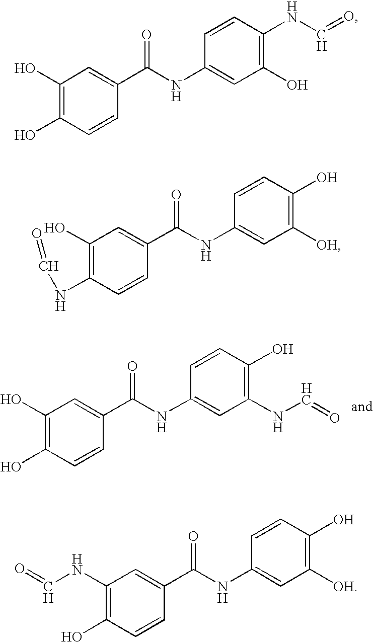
C1(O)=C(O)C=CC(C(NC2=CC(NC=O)=C(O)C=C2)=O)=C1.C1(O)=C(O)C=CC(C(NC2=CC(O)=C(NC=O)C=C2)=O)=C1.C1(O)=C(NC=O)C=CC(C(NC2=CC([OH])=C(O)C=C2)=O)=C1.C1(NC=O)=C(O)C=CC(C(NC2=CC([OH])=C(O)C=C2)=O)=C1
